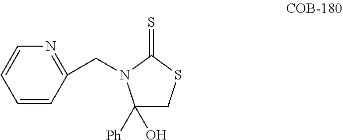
C1([Ph])(O)CSC(=S)N1CC1=NC=CC=C1
